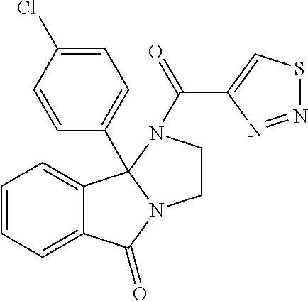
C12=CC=CC=C1C1(C3=CC=C(Cl)C=C3)N(C2=O)CCN1C(C1=CSN=N1)=O
